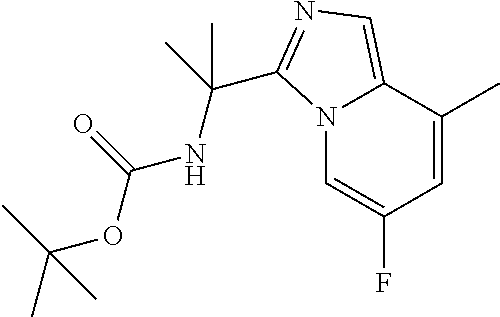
N12C=C(F)C=C(C)C1=CN=C2C(NC(=O)OC(C)(C)C)(C)C
